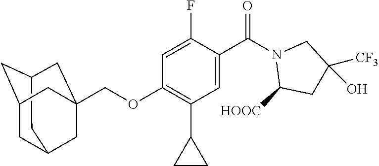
C12CC3CC(C1)CC(COC1=C(C4CC4)C=C(C(N4C([HOOC])CC([CF3])(O)C4)=O)C(F)=C1)(C3)C2
